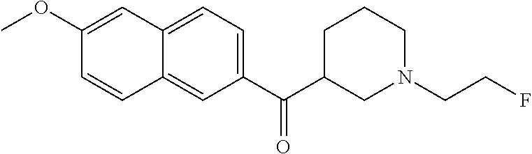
C1(OC)=CC2=CC=C(C(C3CN(CCF)CCC3)=O)C=C2C=C1
